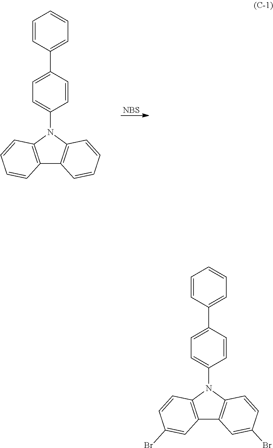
C1=CC(C2=CC=CC=C2)=CC=C1N1C2=C(C3=C1C=CC=C3)C=CC=C2.[NBS].C1=CC(C2=CC=CC=C2)=CC=C1N1C2=C(C3=C1C=CC(Br)=C3)C=C(Br)C=C2
